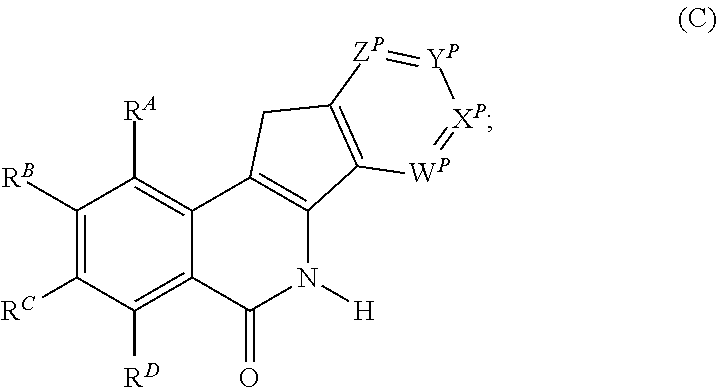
C1([RB])=C([RC])C([RD])=C2C(=C1[RA])C1=C(N([H])C2=O)C2=C(C1)[ZP]=[YP][XP]=[WP]2
